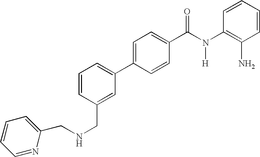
C(NCC1=CC(C2=CC=C(C(N(C3=C(N)C=CC=C3)[H])=O)C=C2)=CC=C1)C1=CC=CC=N1
